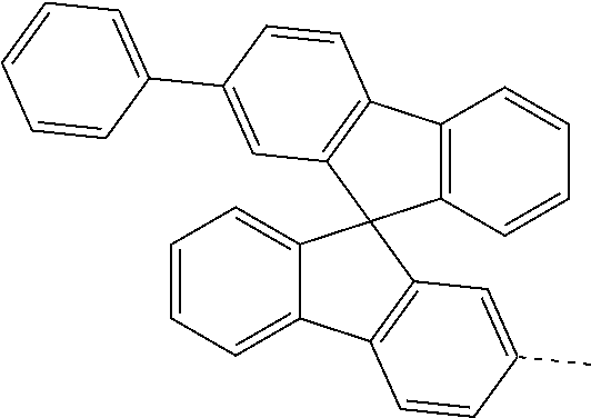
C1=CC=C2C(=C1)C1(C3=C2C=CC(C)=C3)C2=C(C3=C1C=C(C1=CC=CC=C1)C=C3)C=CC=C2
